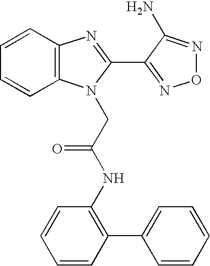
C1=CC2=C(C=C1)N(CC(NC1=C(C3=CC=CC=C3)C=CC=C1)=O)C(C1=NON=C1N)=N2
